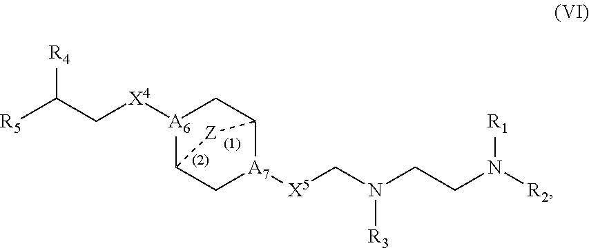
[X5]([A7]1CC2[A6]([X4]CC([R5])[R4])CC1[Z]2)CN(CCN([R2])[R1])[R3]
